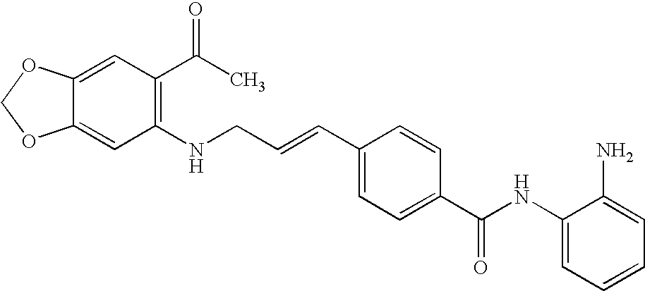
C1(NC(C2=CC=C(C=CCNC3=C(C(C)=O)C=C4C(=C3)OCO4)C=C2)=O)=CC=CC=C1N
